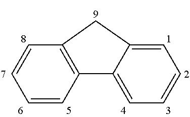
C1=CC=CC2=C1CC1=CC=CC=C21
